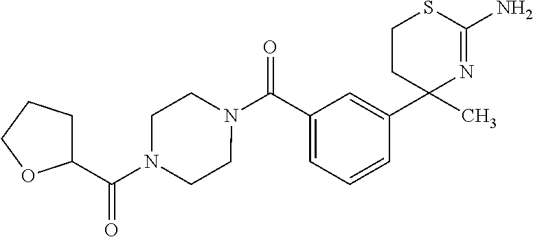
N1=C(N)SCCC1(C1=CC(C(N2CCN(C(C3CCCO3)=O)CC2)=O)=CC=C1)C
